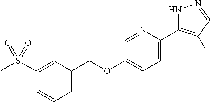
C(OC1=CC=C(C2=C(F)C=NN2)N=C1)C1=CC=CC(S(C)(=O)=O)=C1
